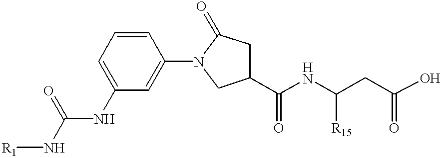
[R1]NC(NC1=CC=CC(N2C(=O)CC(C(NC(CC(O)=O)[R15])=O)C2)=C1)=O
